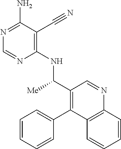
C1(NC(C2=C(C3=CC=CC=C3)C3=C(N=C2)C=CC=C3)[Me])=C(C#N)C(N)=NC=N1
